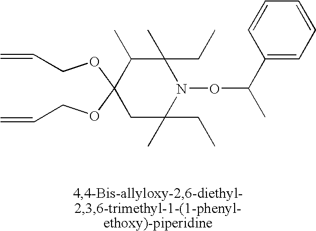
C(OC1(OCC=C)C(C)C(C)(CC)N(OC(C)C2=CC=CC=C2)C(C)(CC)C1)C=C
